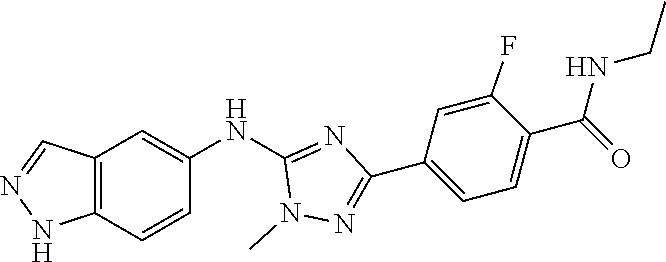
C12=C(C=CC(NC3=NC(C4=CC=C(C(NCC)=O)C(F)=C4)=NN3C)=C1)NN=C2
